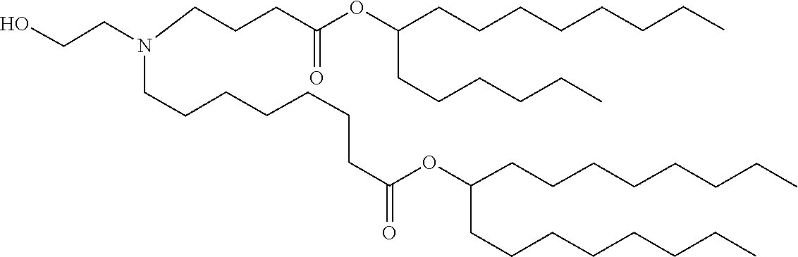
C(C(=O)OC(CCCCCCCC)CCCCCCCC)CCCCCCN(CCCC(=O)OC(CCCCCC)CCCCCCCC)CCO
